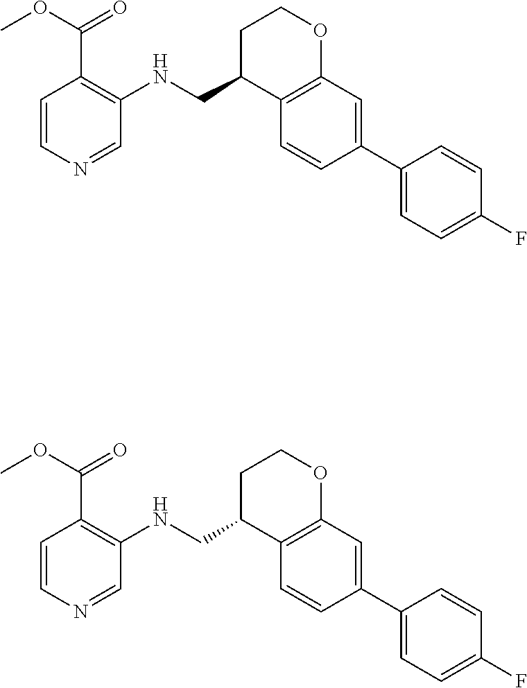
C1=CC(C2=CC3=C(C=C2)C(CNC2=C(C(OC)=O)C=CN=C2)CCO3)=CC=C1F.C1=CC(C2=CC3=C(C=C2)C(CNC2=C(C(OC)=O)C=CN=C2)CCO3)=CC=C1F
